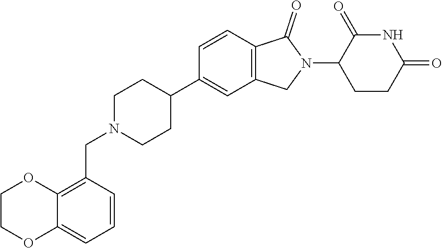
C1N(CC2=C3C(=CC=C2)OCCO3)CCC(C2=CC3=C(C=C2)C(=O)N(C2CCC(=O)NC2=O)C3)C1
